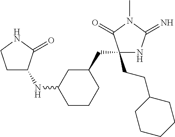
C1(CCC2CCCCC2)(CC2CC(NC3CCNC3=O)CCC2)NC(=N)N(C)C1=O
